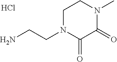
C1N(CCN)C(=O)C(=O)N(C)C1.Cl
